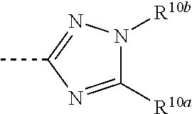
C1([R10a])=NC(C)=NN1[R10b]
